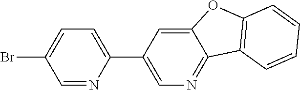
C1=C(C2=CC=C(Br)C=N2)C=C2C(=N1)C1=C(O2)C=CC=C1
